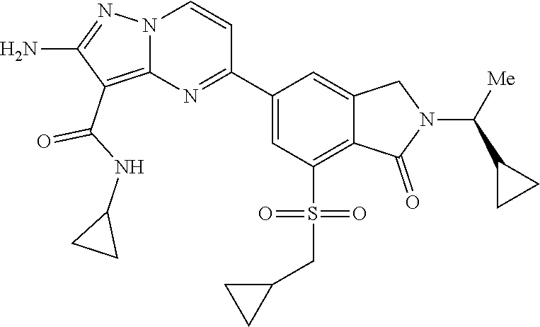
C1(C2=NC3=C(C(NC4CC4)=O)C(N)=NN3C=C2)=CC(S(CC2CC2)(=O)=O)=C2C(=C1)CN(C([Me])C1CC1)C2=O
